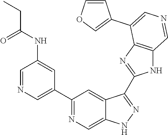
C1(C2=CN=CC(NC(CC)=O)=C2)=NC=C2C(=C1)C(C1=NC3=C(N1)C=NC=C3C1=COC=C1)=NN2
